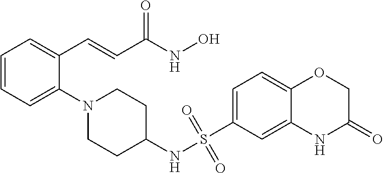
C1=CC=C(N2CCC(NS(C3=CC=C4C(=C3)NC(=O)CO4)(=O)=O)CC2)C(C=CC(NO)=O)=C1
